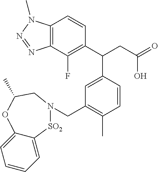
C1=C(C(C2=C(F)C3=C(C=C2)N(C)N=N3)CC(=O)O)C=CC(C)=C1CN1[SO2]C2=CC=CC=C2OC(C)C1
